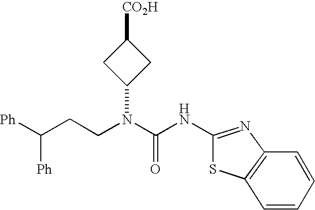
[Ph]C(CCN(C(NC1=NC2=C(S1)C=CC=C2)=O)C1CC([CO2H])C1)[Ph]
